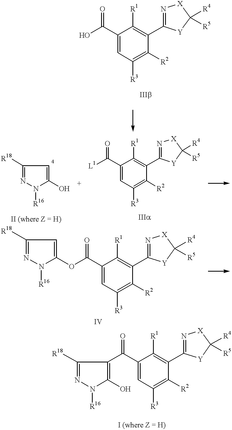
OC(C1=CC([R3])=C([R2])C(C2=N[X]C([R4])([R5])[Y]2)=C1[R1])=O.C(C1=CC([R3])=C([R2])C(C2=N[X]C([R4])([R5])[Y]2)=C1[R1])(=O)[L1].N1=C([R18])C=C(O)N1[R16].C(C1=CC([R3])=C([R2])C(C2=N[X]C([R4])([R5])[Y]2)=C1[R1])(=O)OC1=CC([R18])=NN1[R16].C1(C(=O)C2=C(O)N([R16])N=C2[R18])=CC([R3])=C([R2])C(C2=N[X]C([R4])([R5])[Y]2)=C1[R1]
